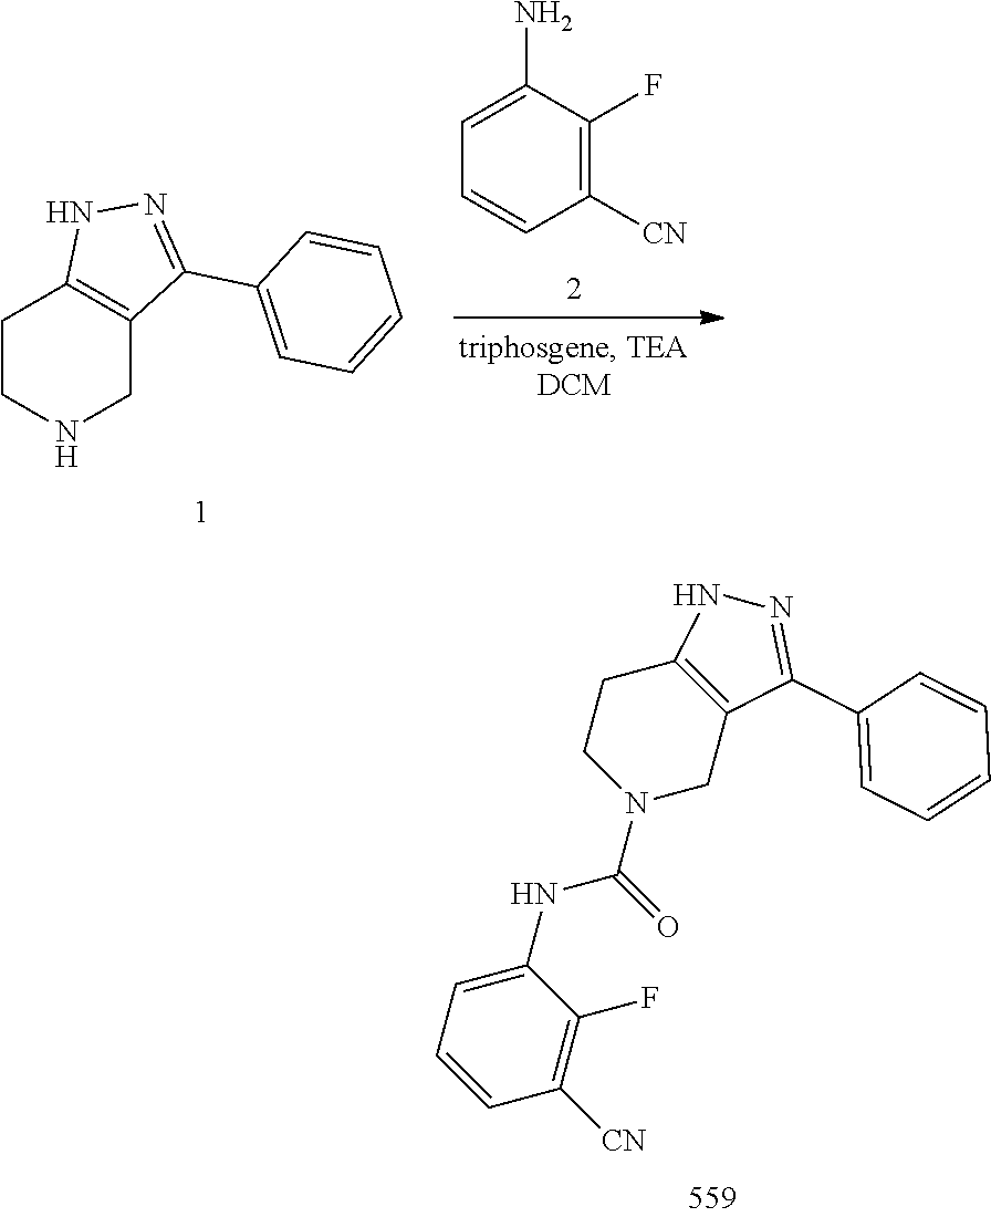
C1([CN])=C(F)C(N)=CC=C1.C1CNCC2=C1NN=C2C1=CC=CC=C1.C12=C(CN(C(=O)NC3=CC=CC([CN])=C3F)CC1)C(C1=CC=CC=C1)=NN2
